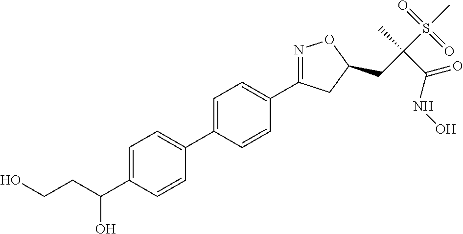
C1=C(C2=CC=C(C(CCO)O)C=C2)C=CC(C2=NOC(CC(S(C)(=O)=O)(C)C(NO)=O)C2)=C1
